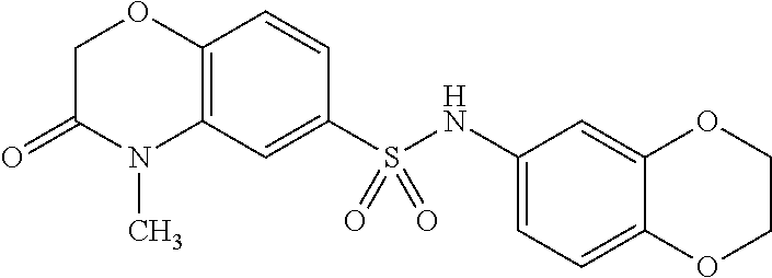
C1C(=O)N(C)C2=C(O1)C=CC(S(NC1=CC=C3C(=C1)OCCO3)(=O)=O)=C2
